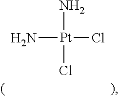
N[Pt](N)(Cl)Cl
